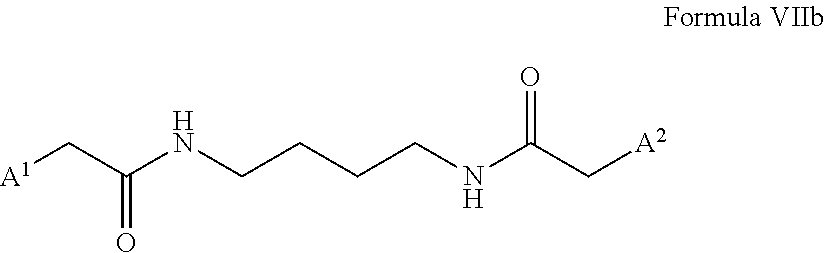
C(CNC(C[A1])=O)CCNC(C[A2])=O
